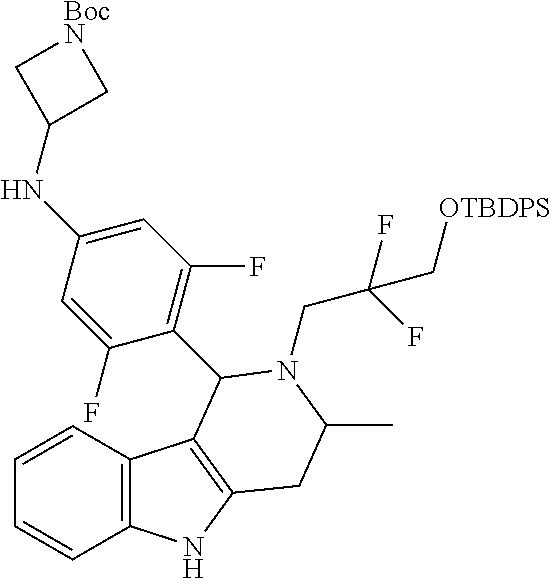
C1=CC2=C(C=C1)NC1=C2C(C2=C(F)C=C(NC3C[BocN]C3)C=C2F)N(CC(F)(F)C[OTBDPS])C(C)C1
